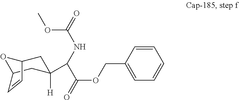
O1C2CC(C(NC(OC)=O)C(OCC3=CC=CC=C3)=O)([H])CC1C=C2
